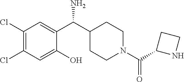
C1(Cl)=C(Cl)C=C(C(N)C2CCN(C(=O)C3CCN3)CC2)C(O)=C1
